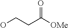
OCCC([OMe])=O
